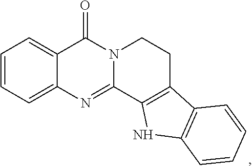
C1=CC=C2C(=C1)C(=O)N1C(=N2)C2=C(CC1)C1=C(N2)C=CC=C1
